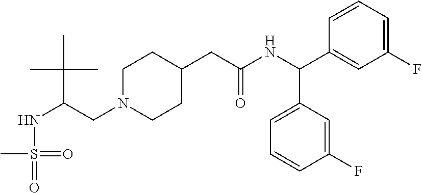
N(C(CN1CCC(CC(NC(C2=CC(F)=CC=C2)C2=CC=CC(F)=C2)=O)CC1)C(C)(C)C)S(=O)(C)=O
